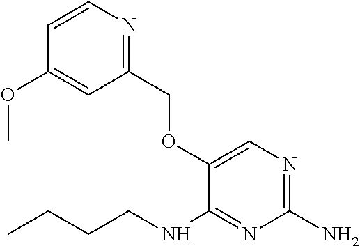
C1(COC2=CN=C(N)N=C2NCCCC)=NC=CC(OC)=C1
